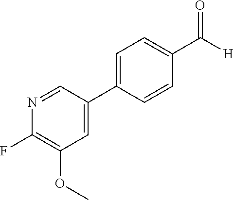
C1=C(C2=CC=C(C(=O)[H])C=C2)C=NC(F)=C1OC
